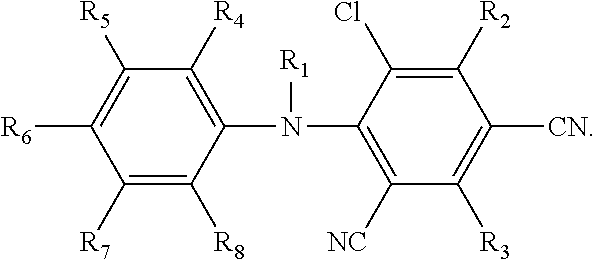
C1(N([R1])C2=C([NC])C([R3])=C([CN])C([R2])=C2Cl)=C([R4])C([R5])=C([R6])C([R7])=C1[R8]
